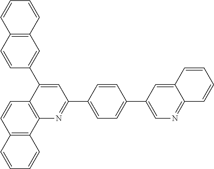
C12=C(C3=C(C=C1)C(C1=CC4=C(C=C1)C=CC=C4)=CC(C1=CC=C(C4=CN=C5C(=C4)C=CC=C5)C=C1)=N3)C=CC=C2
